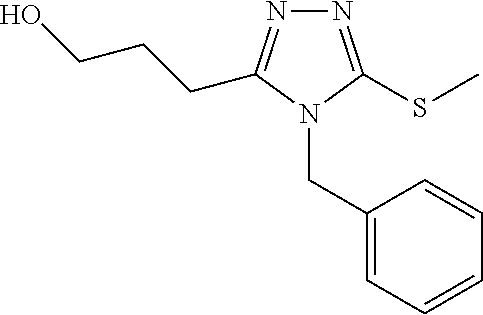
N1=C(SC)N(CC2=CC=CC=C2)C(CCCO)=N1
